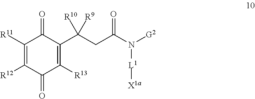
C1([R11])=C([R12])C(=O)C([R13])=C(C(CC(N([G2])[L1][X1a])=O)([R9])[R10])C1=O
